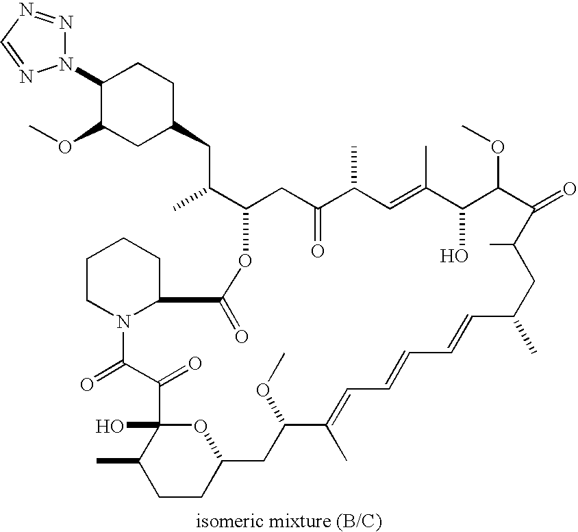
C1(N2N=NC=N2)C(OC)CC(CC(C)C2CC(=O)C(C)C=C(C)C(O)C(OC)C(=O)C(C)CC(C)C=CC=CC=C(C)C(OC)CC3OC(O)(C(C)CC3)C(=O)C(=O)N3C(CCCC3)C(=O)O2)CC1
